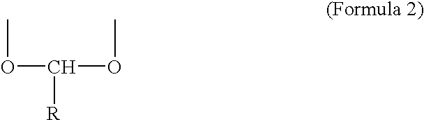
COC([R])OC
